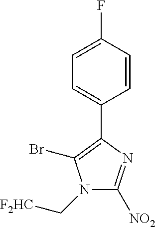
N1(C[F2HC])C([NO2])=NC(C2=CC=C(F)C=C2)=C1Br
